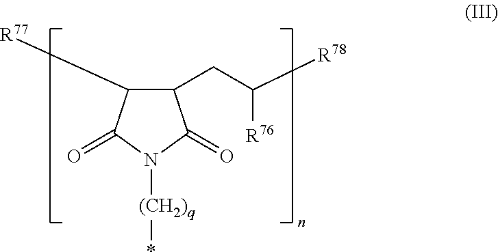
C1(CC([R78])[R76])C([R77])C(=O)N([(CH2)q]*)C1=O
